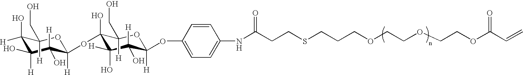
C1(O)([H])C([H])(O)C([H])(O)C([H])(OC2(O)C([H])(O)C([H])(O)C([H])(OC3=CC=C(NC(CCSCCCOCCOCCOC(C=C)=O)=O)C=C3)OC2([H])CO)OC1([H])CO
